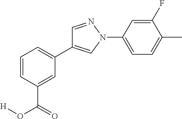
C1=CC=C(C2=CN(C3=CC=C(C)C(F)=C3)N=C2)C=C1C(O[H])=O
